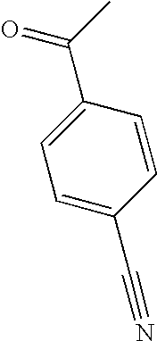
C1=C(C(C)=O)C=CC(C#N)=C1
